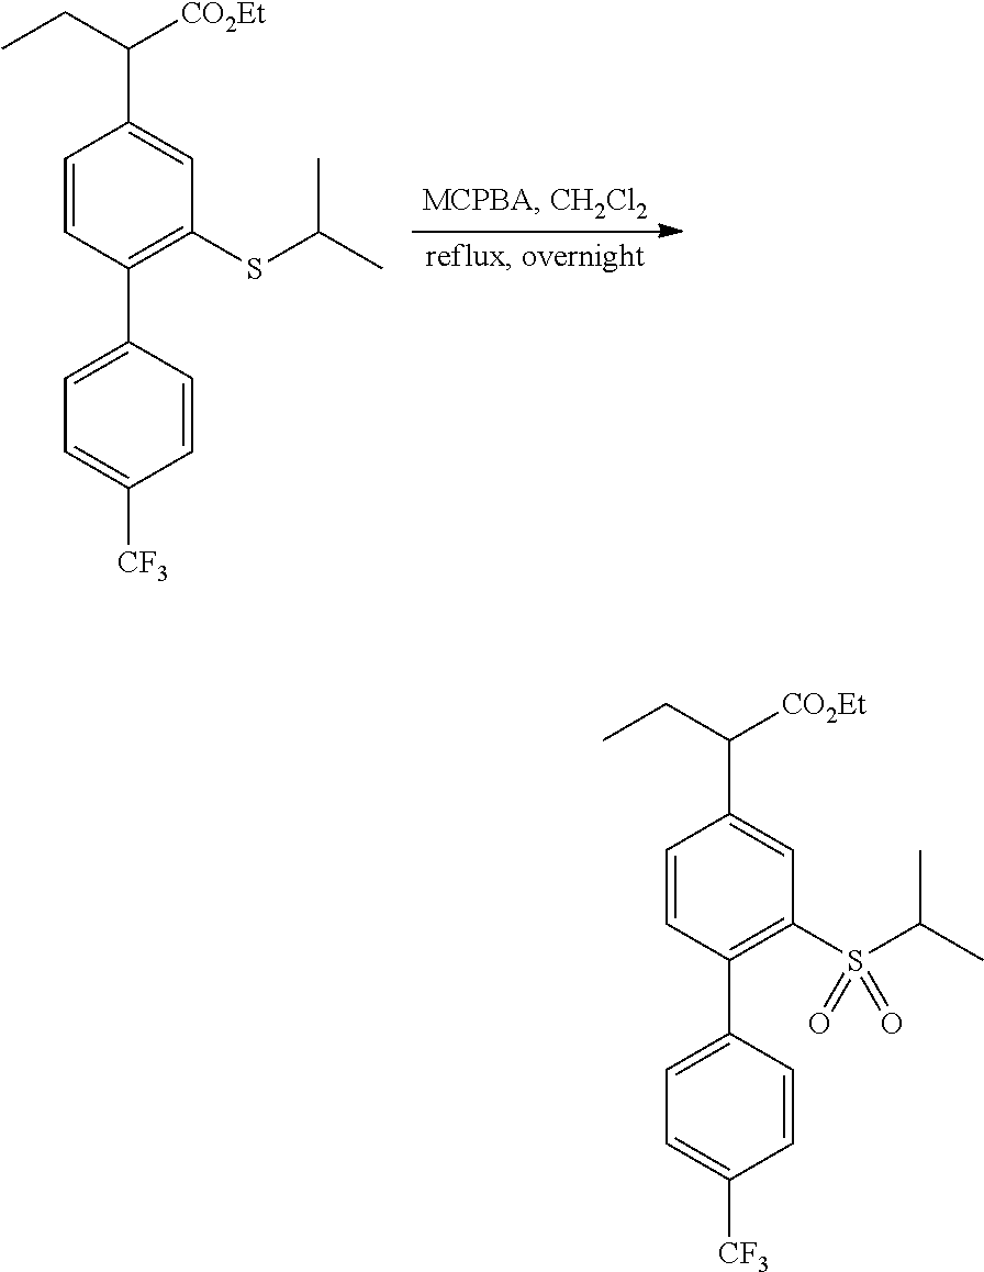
C1=CC(C2=CC=C([CF3])C=C2)=C(SC(C)C)C=C1C(CC)[CO2Et].C1=CC(C2=CC=C([CF3])C=C2)=C(S(C(C)C)(=O)=O)C=C1C(CC)[CO2Et]
